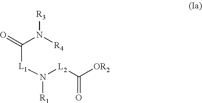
[L1](N([L2]C([OR2])=O)[R1])C(=O)N([R4])[R3]
